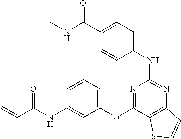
C(C1=CC=C(NC2=NC3=C(C(OC4=CC=CC(NC(C=C)=O)=C4)=N2)SC=C3)C=C1)(NC)=O
